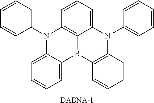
C1(N2C3=C4B(C5=CC=CC=C25)C2=C(N(C5=CC=CC=C5)C4=CC=C3)C=CC=C2)=CC=CC=C1.[DABNA-1]
